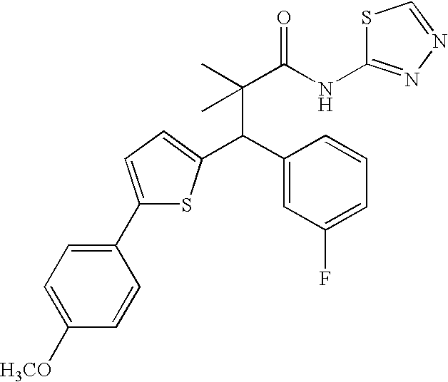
C(C(C)(C(NC1=NN=CS1)=O)C)(C1=CC(F)=CC=C1)C1=CC=C(C2=CC=C([H3CO])C=C2)S1
